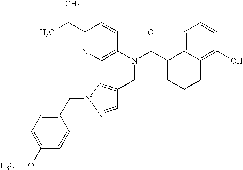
C1(C(C)C)=NC=C(N(C(C2CCCC3=C(O)C=CC=C23)=O)CC2=CN(CC3=CC=C(OC)C=C3)N=C2)C=C1
